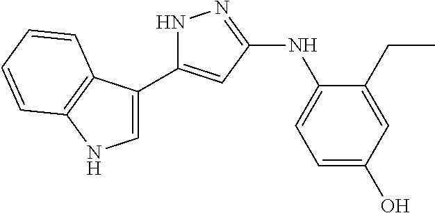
N1C(C2=CNC3=C2C=CC=C3)=CC(NC2=CC=C(O)C=C2CC)=N1
